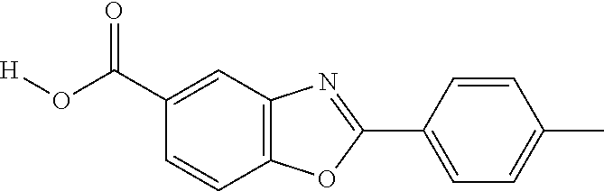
C1=CC2=C(C=C1C(O[H])=O)N=C(C1=CC=C(C)C=C1)O2
